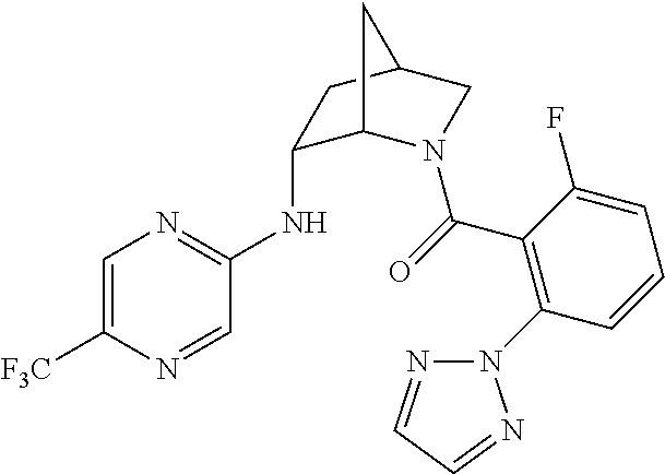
N(C1C2N(C(=O)C3=C(N4N=CC=N4)C=CC=C3F)CC(C1)C2)C1=NC=C([F3C])N=C1
